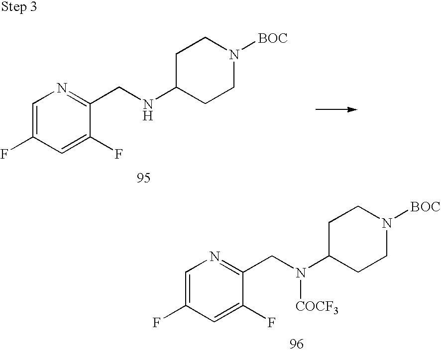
C1=C(F)C=C(F)C(CNC2CCN([BOC])CC2)=N1.C1=C(F)C=C(F)C(CN(C2CCN([BOC])CC2)[COCF3])=N1
